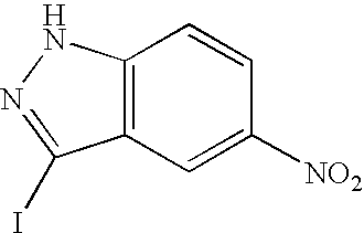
C12=C(C=C([NO2])C=C1)C(I)=NN2
